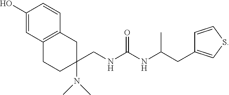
C(NC(NC(CC1=CSC=C1)C)=O)C1(N(C)C)CC2=C(CC1)C=C(O)C=C2
